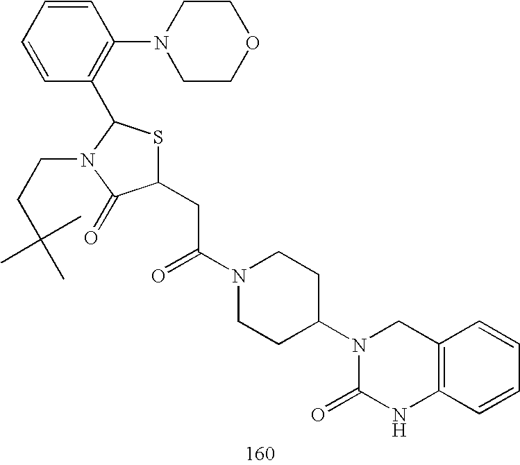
C1(CC(N2CCC(N3C(=O)NC4=C(C3)C=CC=C4)CC2)=O)SC(C2=C(N3CCOCC3)C=CC=C2)N(CCC(C)(C)C)C1=O
